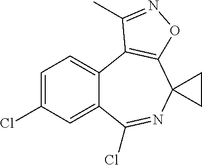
C12=CC=C(Cl)C=C1C(Cl)=NC1(C3=C2C(C)=NO3)CC1
